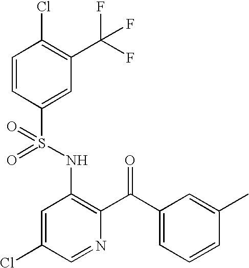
C1=CC(S(NC2=C(C(C3=CC=CC(C)=C3)=O)N=CC(Cl)=C2)(=O)=O)=CC(C(F)(F)F)=C1Cl
